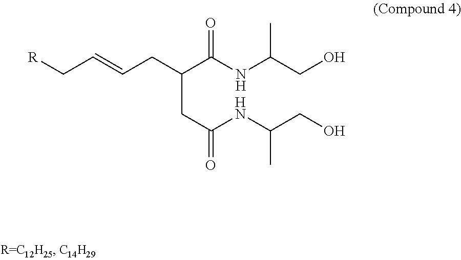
C(CC(NC(CO)C)=O)(C(NC(CO)C)=O)CC=CC[R]
